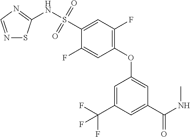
N1=CN=C(NS(C2=CC(F)=C(OC3=CC(C(NC)=O)=CC(C(F)(F)F)=C3)C=C2F)(=O)=O)S1
